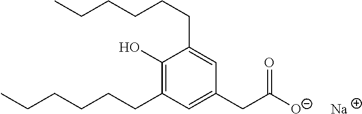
C1(O)=C(CCCCCC)C=C(CC([O-])=O)C=C1CCCCCC.[Na]
